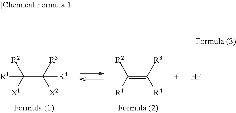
C(C([R3])([X2])[R4])([R2])([X1])[R1].C(=C([R3])[R4])([R2])[R1].F
